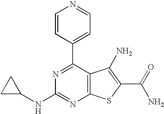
C1=CC(C2=NC(NC3CC3)=NC3=C2C(N)=C(C(N)=O)S3)=CC=N1
